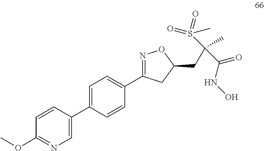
C1=C(C2=CC=C(C3=NOC(CC(S(=O)(C)=O)(C)C(NO)=O)C3)C=C2)C=CC(OC)=N1
